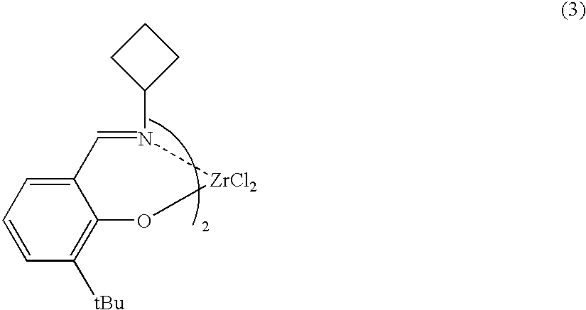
C12=CC=CC([tBu])=C1O[ZrCl2]N(C1CCC1)=C2
